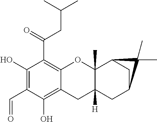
C12=C(C(=O)CC(C)C)C(O)=C(C=O)C(O)=C1CC1([H])C(C)(O2)C2CC(C1)C2(C)C
